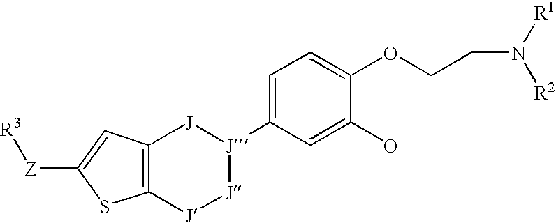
C12=C([J][J][J](C3=CC=C(OCCN([R1])[R2])C(O)=C3)[J]1)SC([Z][R3])=C2
